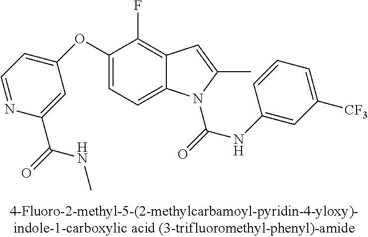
C1(OC2=CC=NC(C(NC)=O)=C2)=CC=C2C(=C1F)C=C(C)N2C(=O)NC1=CC([CF3])=CC=C1
